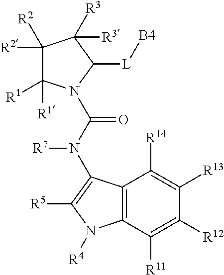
C1([R2])([R2])C([R1])([R1])N(C(N(C2=C([R5])N([R4])C3=C2C([R14])=C([R13])C([R12])=C3[R11])[R7])=O)C([L][B4])C1([R3])[R3]
